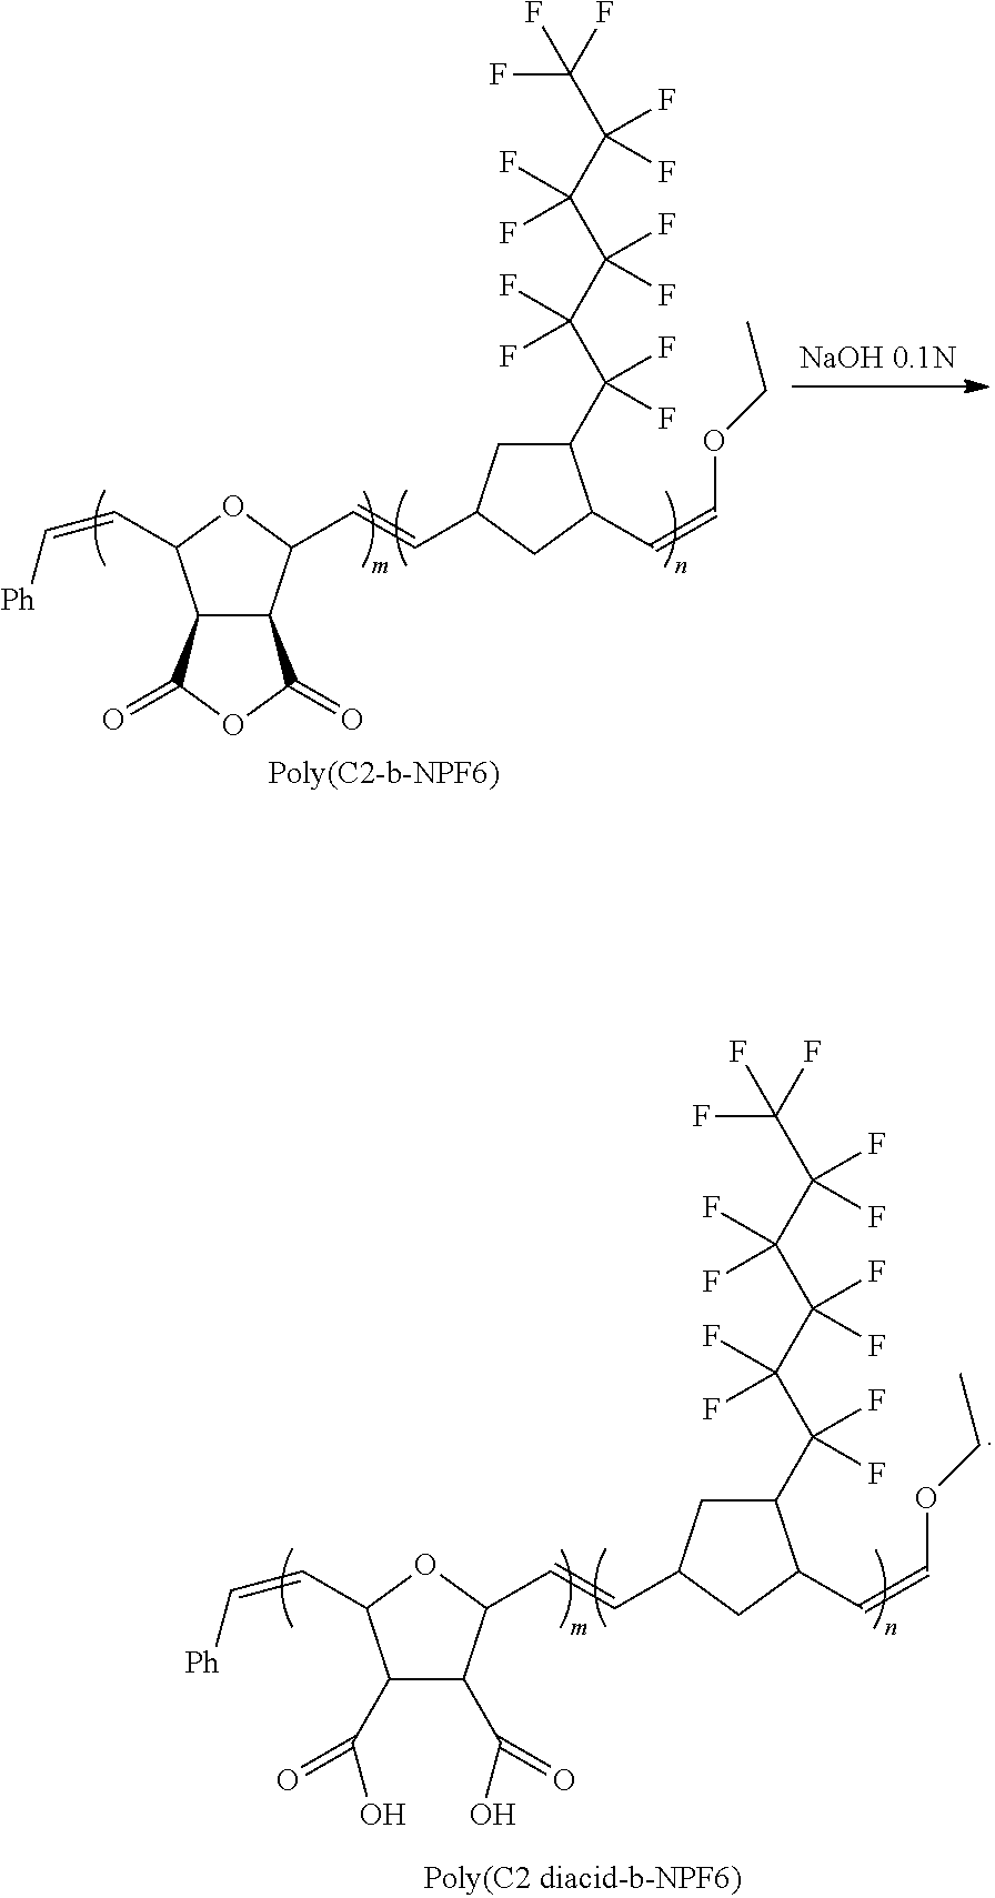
C12C(C(C=C[Ph])OC1C=CC1CC(C=COCC)C(C(F)(F)C(C(F)(F)C(C(F)(F)C(F)(F)F)(F)F)(F)F)C1)C(=O)OC2=O.C1(C(O)=O)C(C(O)=O)C(C=C[Ph])OC1C=CC1CC(C=COCC)C(C(F)(F)C(C(F)(F)C(C(F)(F)C(F)(F)F)(F)F)(F)F)C1
